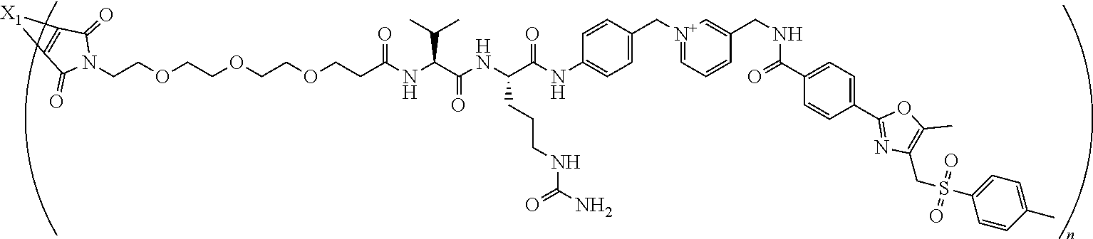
C(COCCOCCOCCC(NC(C(NC(C(NC1=CC=C(C[N+]2=CC=CC(CNC(C3=CC=C(C4=NC(CS(C5=CC=C(C)C=C5)(=O)=O)=C(C)O4)C=C3)=O)=C2)C=C1)=O)CCCNC(N)=O)=O)C(C)C)=O)N1C(=O)C2=C(C1=O)[X1]2
